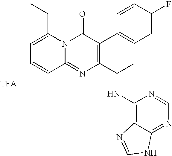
C1=C(CC)N2C(=NC(C(C)NC3=C4C(=NC=N3)NC=N4)=C(C3=CC=C(F)C=C3)C2=O)C=C1
